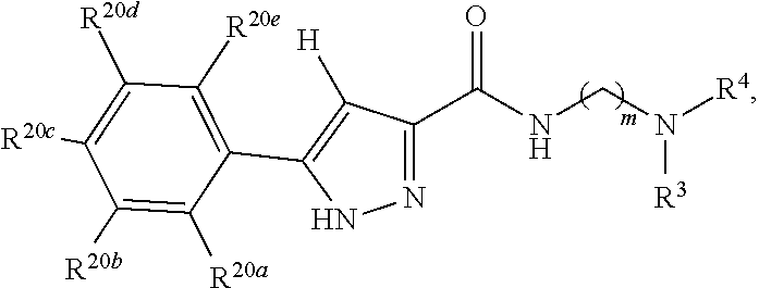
N1=C(C(NCN([R4])[R3])=O)C([H])=C(C2=C([R20e])C([R20d])=C([R20c])C([R20b])=C2[R20a])N1
